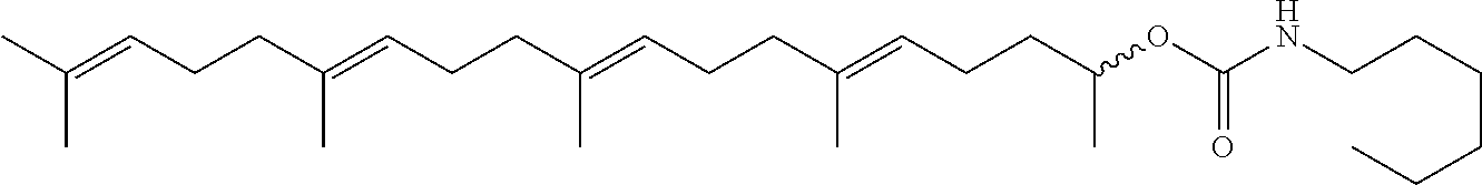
CC(=CCCC(=CCCC(=CCCC(=CCCC(OC(NCCCCCC)=O)C)C)C)C)C
